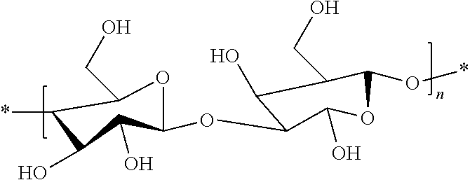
C(C1OC(OC2C(O)C(CO)C(O*)OC2O)C(O)C(O)C1*)O
